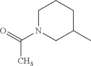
O=C(N1CCCC(C)C1)C
